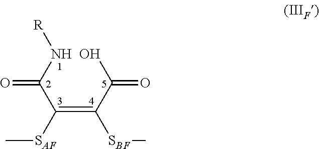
C(=C(C(O)=O)[SBF]C)(C(N[R])=O)[SAF]C
